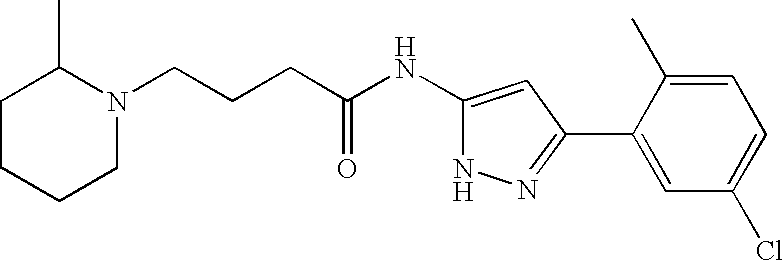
C(CCC(NC1=CC(C2=CC(Cl)=CC=C2C)=NN1)=O)N1C(C)CCCC1
